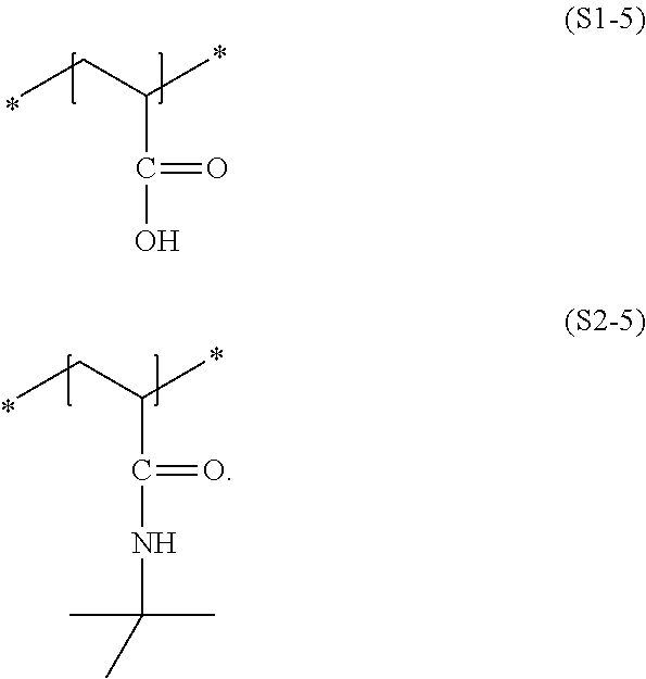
CCC(C(NC(C)(C)C)=O)C.CCC(C(O)=O)C
